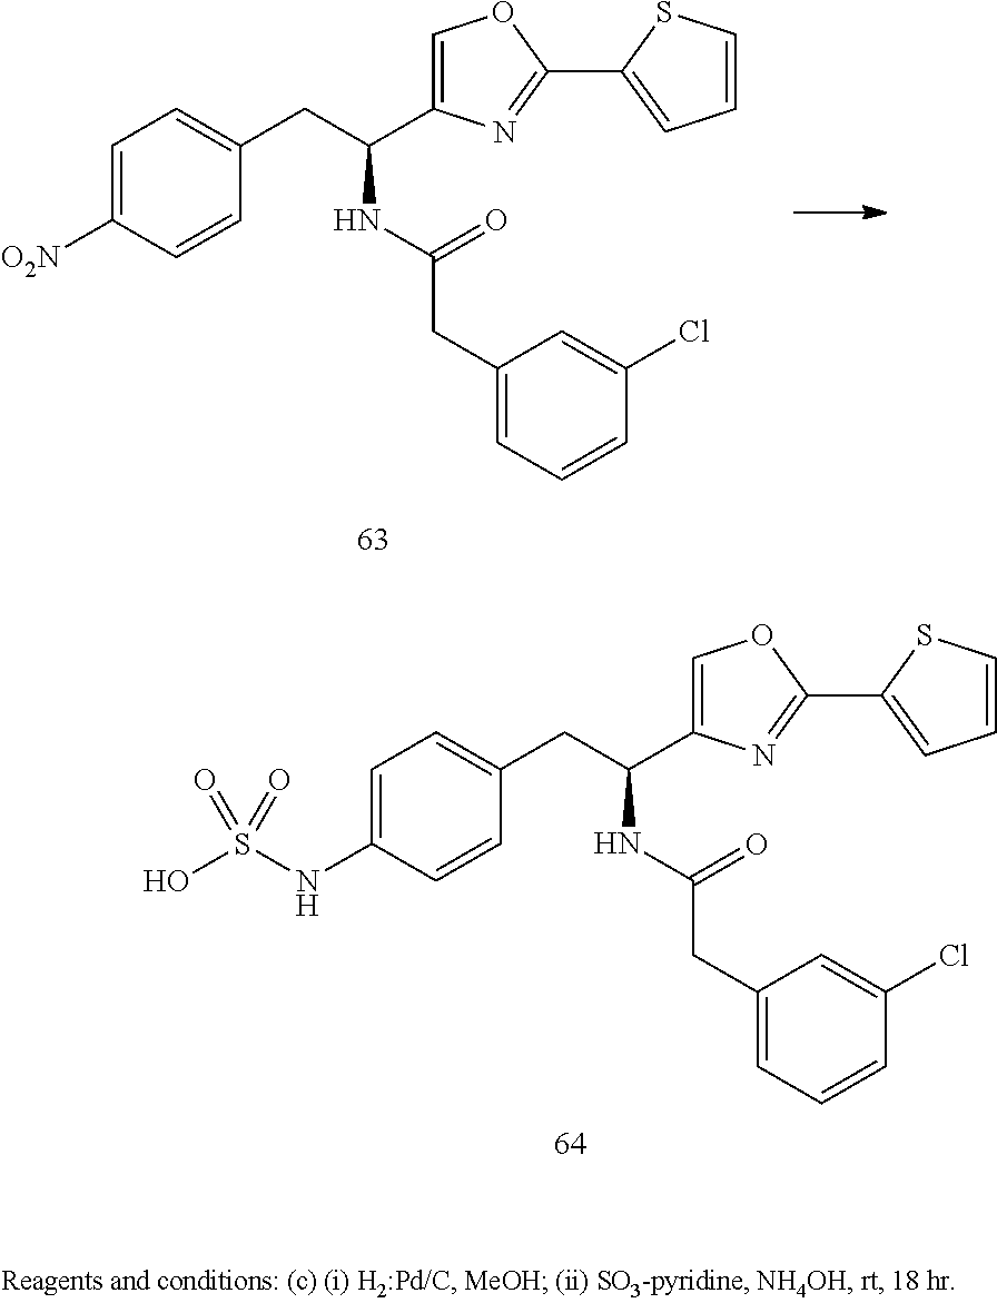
C1=C(C(CC2=CC=C([O2N])C=C2)NC(=O)CC2=CC=CC(Cl)=C2)N=C(C2=CC=CS2)O1.C1=C(C(CC2=CC=C(NS(O)(=O)=O)C=C2)NC(=O)CC2=CC=CC(Cl)=C2)N=C(C2=CC=CS2)O1
